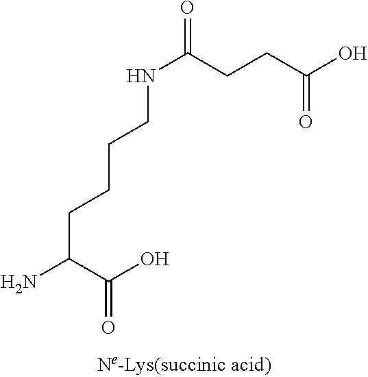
N(C(CCC(O)=O)=O)CCCCC(N)C(O)=O
